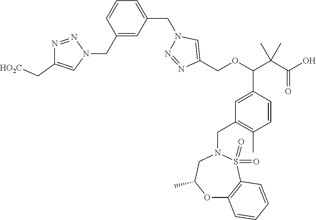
C1(CN2N=NC(C[HO2C])=C2)=CC(CN2C=C(COC(C(C(O)=O)(C)C)C3=CC(CN4CC(C)OC5=C(S4(=O)=O)C=CC=C5)=C(C)C=C3)N=N2)=CC=C1
